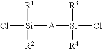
Cl[Si]([R2])([R1])[A][Si]([R3])([R4])Cl
